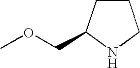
C1CC(COC)NC1
